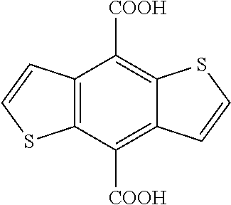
C12=C(C([COOH])=C3C(=C1[COOH])SC=C3)SC=C2
